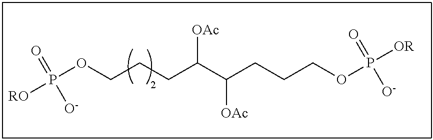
[RO]P(OCCCC(C(CCCOP([OR])(=O)[O-])[OAc])[OAc])(=O)[O-]
